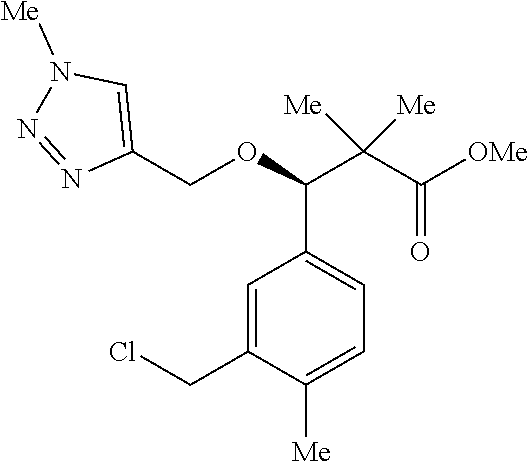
C1(CCl)=CC(C(C(C([OMe])=O)([Me])[Me])OCC2=CN([Me])N=N2)=CC=C1[Me]
